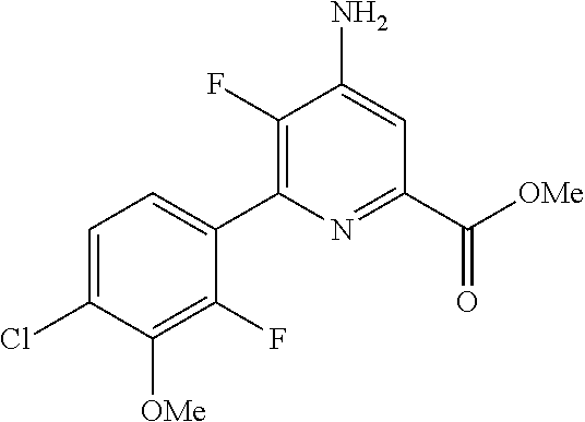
C1(F)=C(C2=CC=C(Cl)C([OMe])=C2F)N=C(C([OMe])=O)C=C1N
